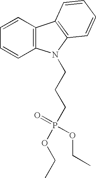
C1=CC2=C(C=C1)N(CCCP(OCC)(=O)OCC)C1=C2C=CC=C1
